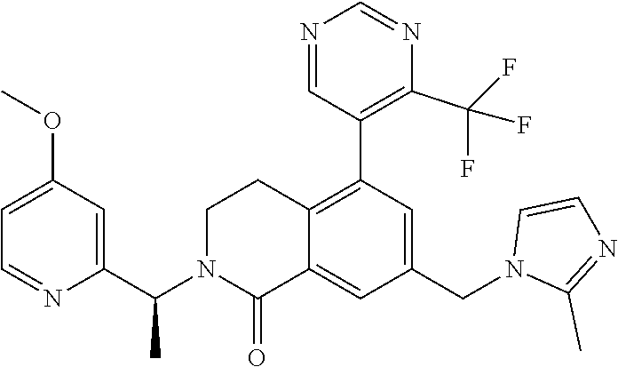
C1=C(OC)C=C(C(N2C(=O)C3=CC(CN4C(C)=NC=C4)=CC(C4=C(C(F)(F)F)N=CN=C4)=C3CC2)C)N=C1
